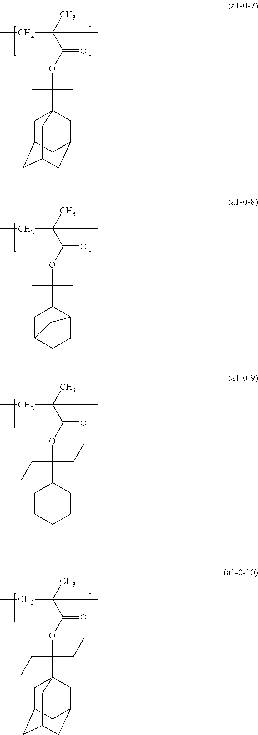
C(C(C)(C)C(OC(C)(C)C12CC3CC(CC(C1)C3)C2)=O)C.C(C(C)(C)C(OC(C)(C)C1CC2CCC1C2)=O)C.C(C(C)(C)C(OC(CC)(CC)C1CCCCC1)=O)C.C(C(C)(C)C(OC(CC)(CC)C12CC3CC(CC(C1)C3)C2)=O)C
